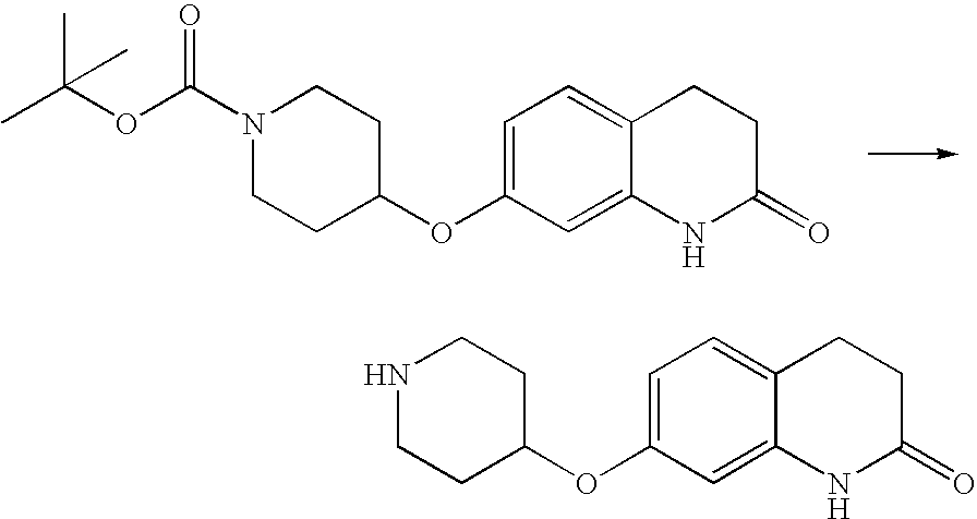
C1=C(OC2CCN(C(OC(C)(C)C)=O)CC2)C=C2C(=C1)CCC(=O)N2.C1=C(OC2CCNCC2)C=C2C(=C1)CCC(=O)N2
